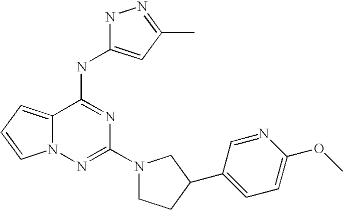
C12=CC=CN1N=C(N1CCC(C3=CC=C(OC)N=C3)C1)N=C2NC1=CC(C)=NN1
